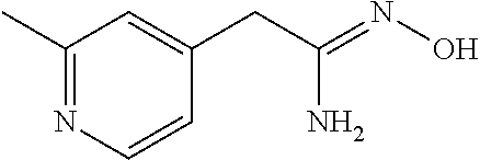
C1(C)=NC=CC(CC(=NO)N)=C1
